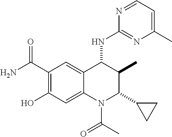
C1(C(N)=O)=C(O)C=C2C(=C1)C(NC1=NC(C)=CC=N1)C(C)C(C1CC1)N2C(C)=O
